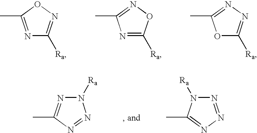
N1=C(C)ON=C1[Ra].N1=C([Ra])ON=C1C.O1C([Ra])=NN=C1C.N1([Ra])N=C(C)N=N1.N1([Ra])N=NN=C1C
